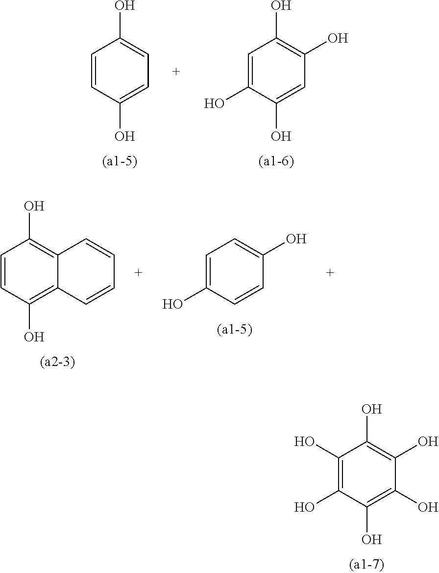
C1=C(O)C(O)=CC(O)=C1O.C1=CC(O)=CC=C1O.C1=C(O)C=CC(O)=C1.C1=CC(O)=C2C(=C1O)C=CC=C2.C1(O)=C(O)C(O)=C(O)C(O)=C1O
